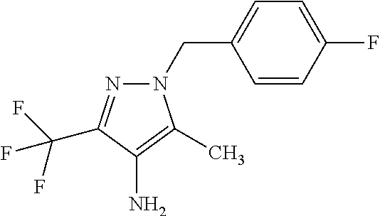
N1(CC2=CC=C(F)C=C2)N=C(C(F)(F)F)C(N)=C1C
